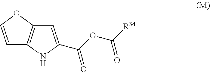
C1=COC2=C1NC(C(OC([R34])=O)=O)=C2
